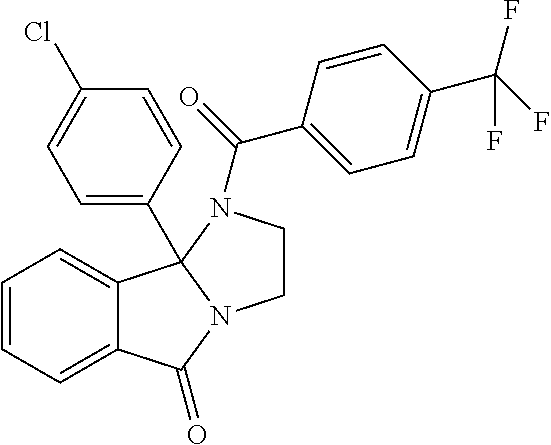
C1=CC=C2C(=C1)C1(C3=CC=C(Cl)C=C3)N(C2=O)CCN1C(C1=CC=C(C(F)(F)F)C=C1)=O
